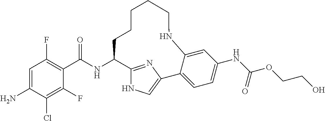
C1(F)=C(C(NC2C3=NC(=CN3)C3=CC=C(NC(OCCO)=O)C=C3NCCCCC2)=O)C(F)=C(Cl)C(N)=C1
